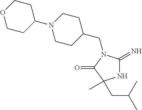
C1(CN2C(=N)NC(C)(CC(C)C)C2=O)CCN(C2CCOCC2)CC1
